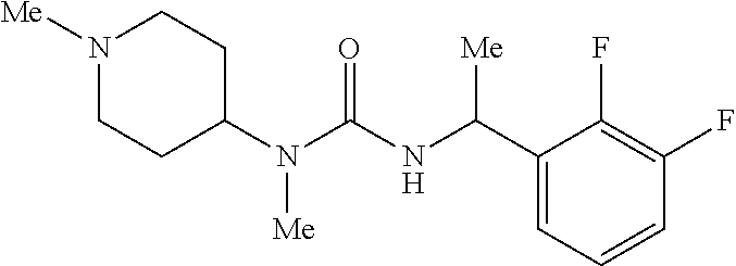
N1([Me])CCC(N(C(NC(C2=CC=CC(F)=C2F)[Me])=O)[Me])CC1
